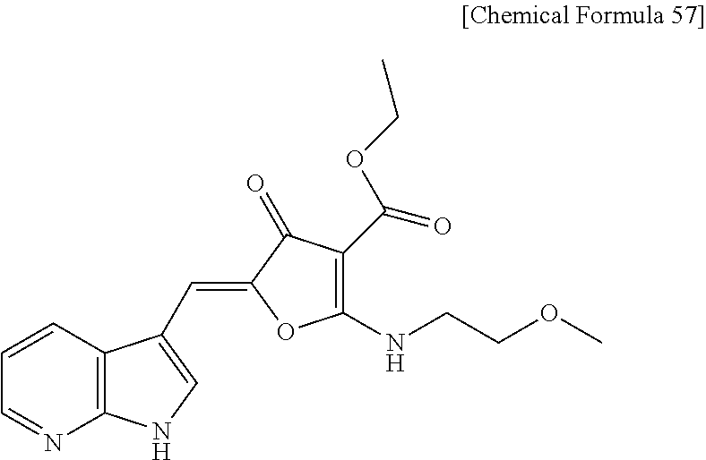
C12=C(C=CC=N1)C(C=C1OC(NCCOC)=C(C(OCC)=O)C1=O)=CN2
